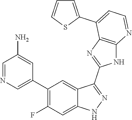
C1=NC=C(C2=C(F)C=C3C(=C2)C(C2=NC4=C(N2)N=CC=C4C2=CC=CS2)=NN3)C=C1N
